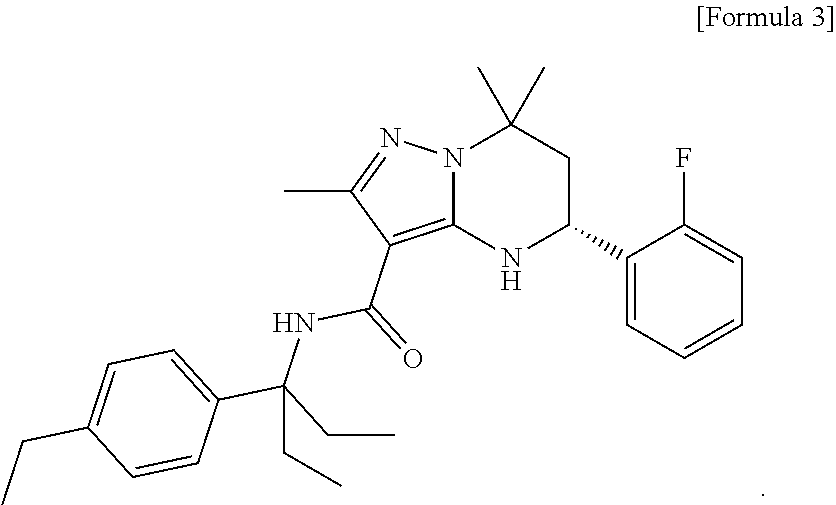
N12C(=C(C(=O)NC(CC)(C3=CC=C(CC)C=C3)CC)C(C)=N1)NC(C1=CC=CC=C1F)CC2(C)C
